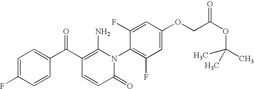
C1(=O)N(C2=C(F)C=C(OCC(OC(C)(C)C)=O)C=C2F)C(N)=C(C(C2=CC=C(F)C=C2)=O)C=C1
